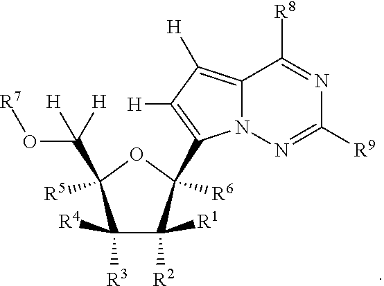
N12C(=C([H])C([H])=C1C1([R6])C([R2])([R1])C([R3])([R4])C(C(O[R7])([H])[H])([R5])O1)C([R8])=NC([R9])=N2
